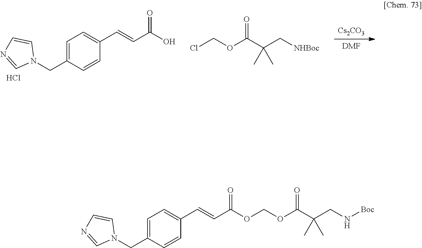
[Cs2CO3].[DMF].ClCOC(C(C[NHBoc])(C)C)=O.N1(CC2=CC=C(C=CC(O)=O)C=C2)C=CN=C1.Cl.N1(CC2=CC=C(C=CC(=O)OCOC(C(CN[Boc])(C)C)=O)C=C2)C=CN=C1
